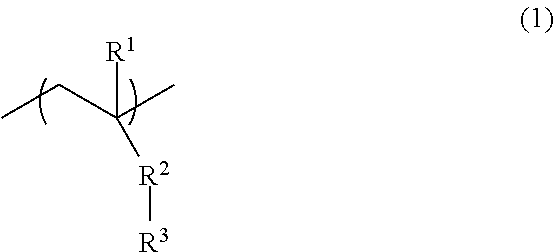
CCC(C)([R1])[R2][R3]
